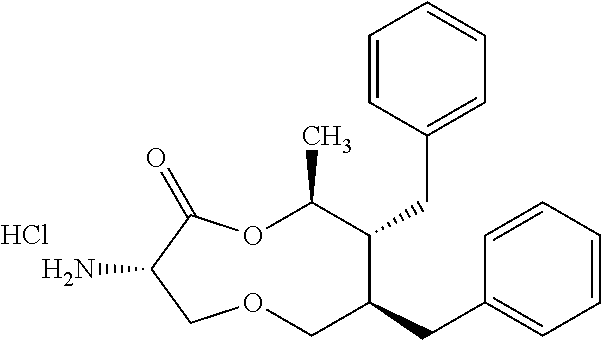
NC1C(=O)OC(C)C(CC2=CC=CC=C2)C(CC2=CC=CC=C2)COC1.Cl
